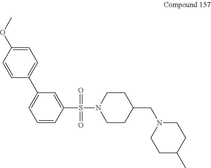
C1CN(S(C2=CC(C3=CC=C(OC)C=C3)=CC=C2)(=O)=O)CCC1CN1CCC(C)CC1
